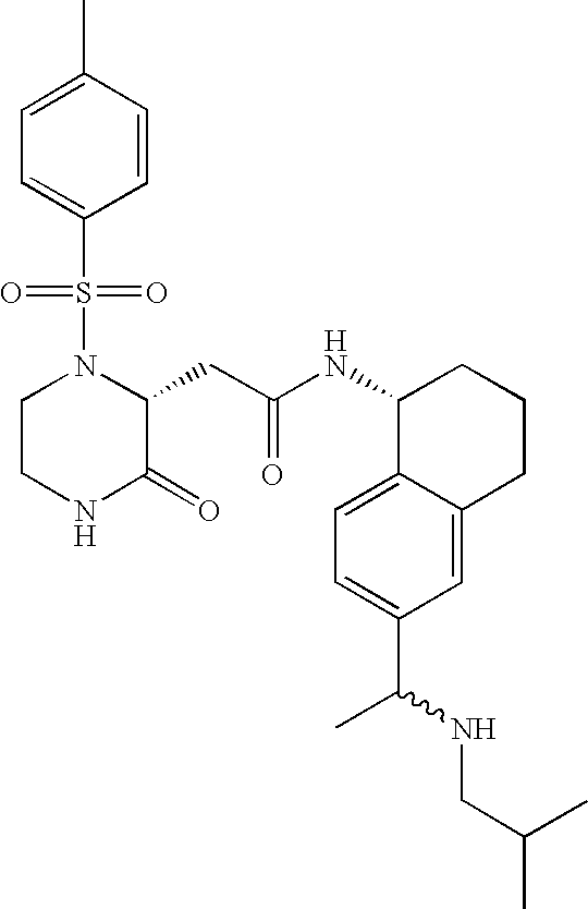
N(C1C2=CC=C(C(NCC(C)C)C)C=C2CCC1)C(=O)CC1N(S(=O)(=O)C2=CC=C(C)C=C2)CCNC1=O
